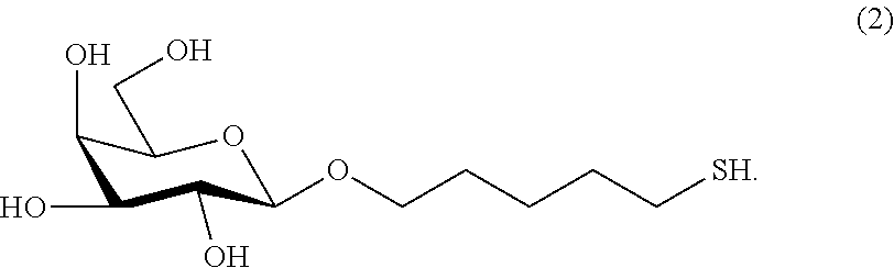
C1(O)C(O)C(O)C(OCCCCC[SH])OC1CO
